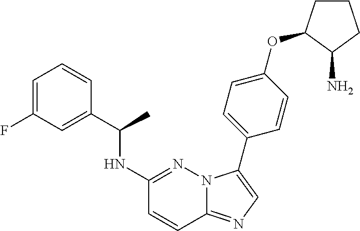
C1=C(F)C=C(C(NC2=NN3C(=NC=C3C3=CC=C(OC4CCCC4N)C=C3)C=C2)C)C=C1
